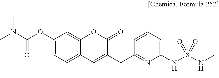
C12=CC=C(OC(N(C)C)=O)C=C1OC(=O)C(CC1=NC(NS(NC)(=O)=O)=CC=C1)=C2C
